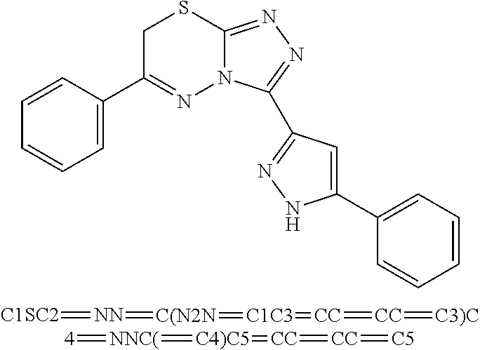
C1=C(C2=NN3C(=NN=C3C3=NNC(C4=CC=CC=C4)=C3)SC2)C=CC=C1.[C1SC2]=[NN]=[C(N2N]=[C1C3]=[CC]=[CC]=[C3)C].[4]=[NNC(]=[C4)C5]=[CC]=[CC]=[C5]
